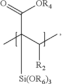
C(C(C(C)[R2])(C)[Si(OR6)3])([OR4])=O
